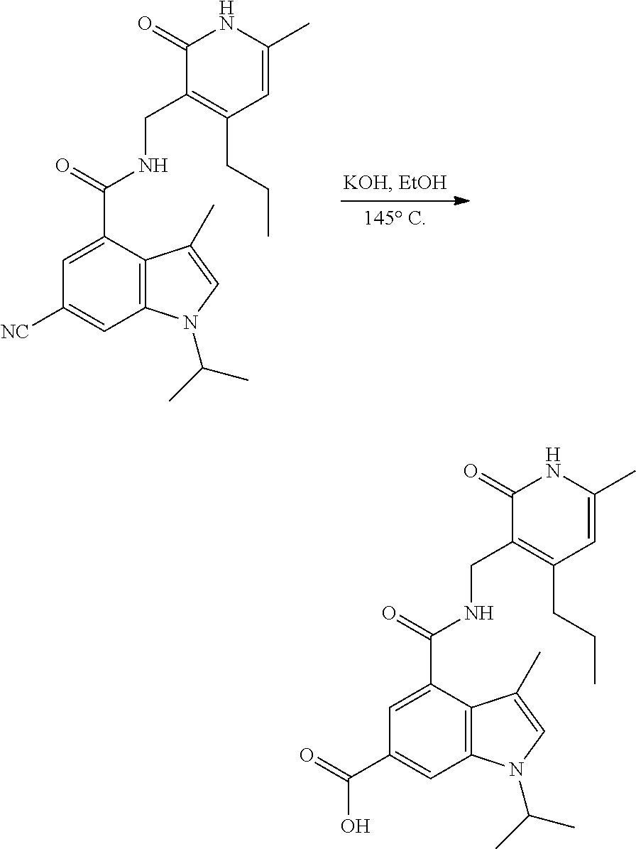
C1=C(C(NCC2=C(CCC)C=C(C)NC2=O)=O)C2=C(C=C1C(=O)O)N(C(C)C)C=C2C.C1=C(C(NCC2=C(CCC)C=C(C)NC2=O)=O)C2=C(C=C1[NC])N(C(C)C)C=C2C
